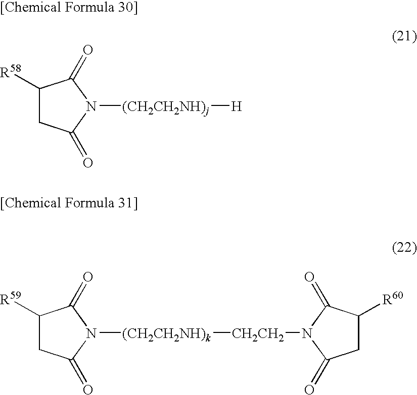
C1([R58])CC(=O)N([(CH2CH2NH)j][H])C1=O.C1([R59])CC(=O)N([(CH2CH2NH)k][CH2CH2]N2C(=O)CC([R60])C2=O)C1=O
